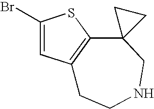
C1(Br)=CC2=C(S1)C1(CNCC2)CC1
